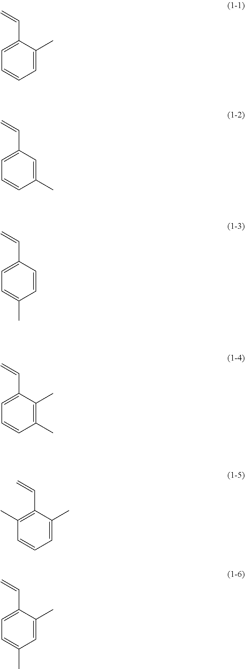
C1=C(C)C(C=C)=CC=C1.C1(C)=CC(C=C)=CC=C1.C1=CC(C=C)=CC=C1C.C1(C)=C(C)C(C=C)=CC=C1.C1=C(C)C(C=C)=C(C)C=C1.C1=C(C)C(C=C)=CC=C1C
